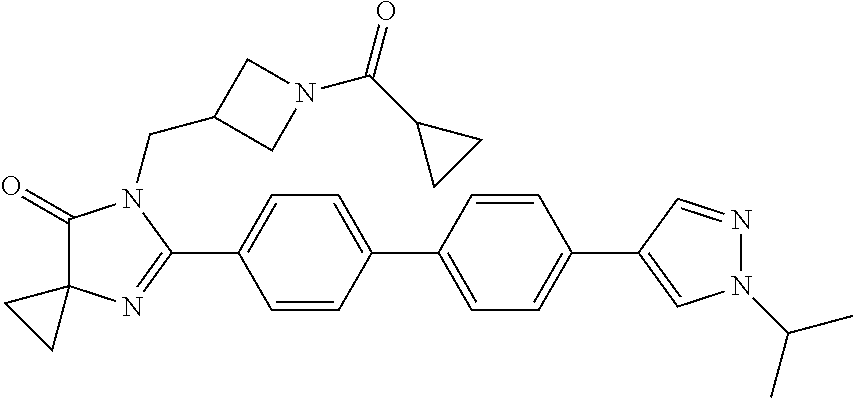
C1(=O)C2(N=C(C3=CC=C(C4=CC=C(C5=CN(C(C)C)N=C5)C=C4)C=C3)N1CC1CN(C(C3CC3)=O)C1)CC2
